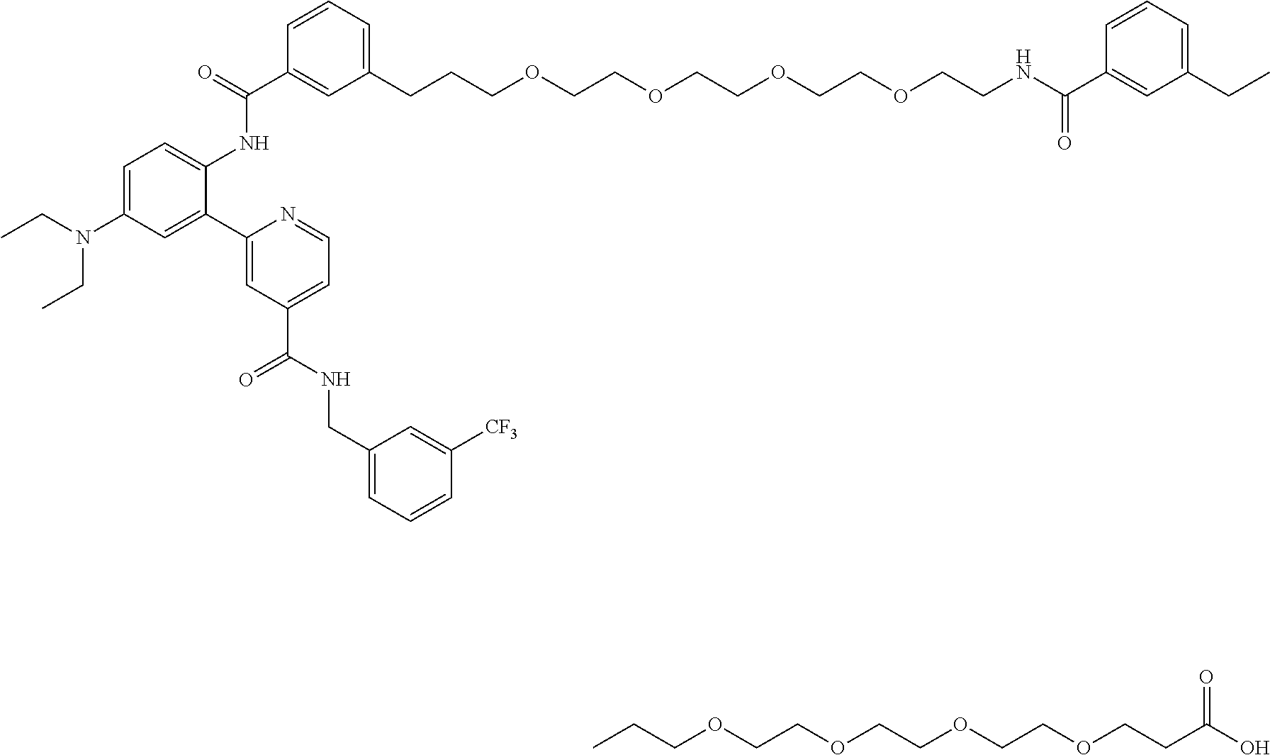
C1=C(N(CC)CC)C=C(C2=CC(C(NCC3=CC=CC([CF3])=C3)=O)=CC=N2)C(NC(C2=CC(CCCOCCOCCOCCOCCNC(C3=CC(CC)=CC=C3)=O)=CC=C2)=O)=C1.C(COCCOCCOCCOCCC(O)=O)C
